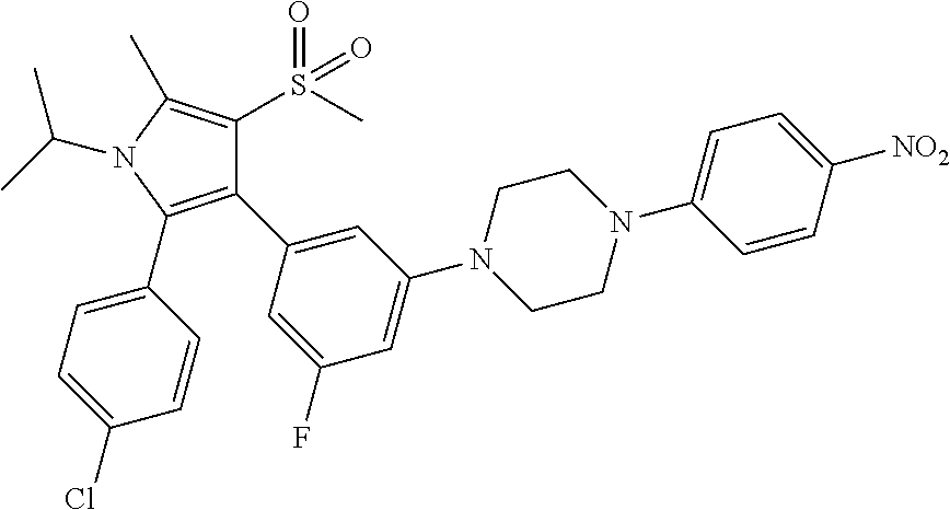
C1(C2=CC(N3CCN(C4=CC=C([NO2])C=C4)CC3)=CC(F)=C2)=C(C2=CC=C(Cl)C=C2)N(C(C)C)C(C)=C1S(C)(=O)=O
